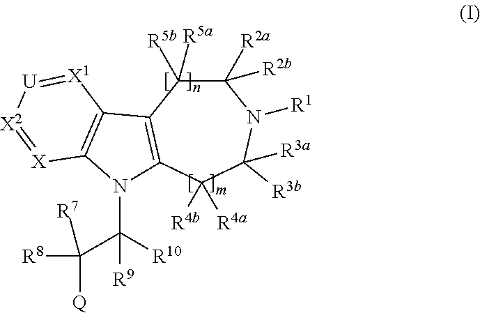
C1([R2a])([R2b])C([R5b])([R5a])C2=C(C([R4b])([R4a])C([R3b])([R3a])N1[R1])N(C([R9])([R10])C([Q])([R8])[R7])C1=C2[X1]=[U][X2]=[X]1
